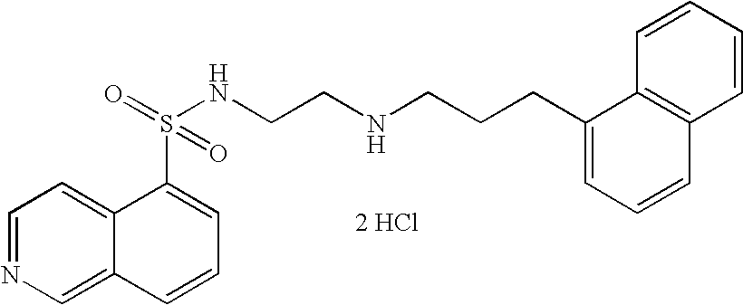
C1=NC=C2C(=C1)C(S(=O)(NCCNCCCC1=CC=CC3=C1C=CC=C3)=O)=CC=C2.[2 HCl]
